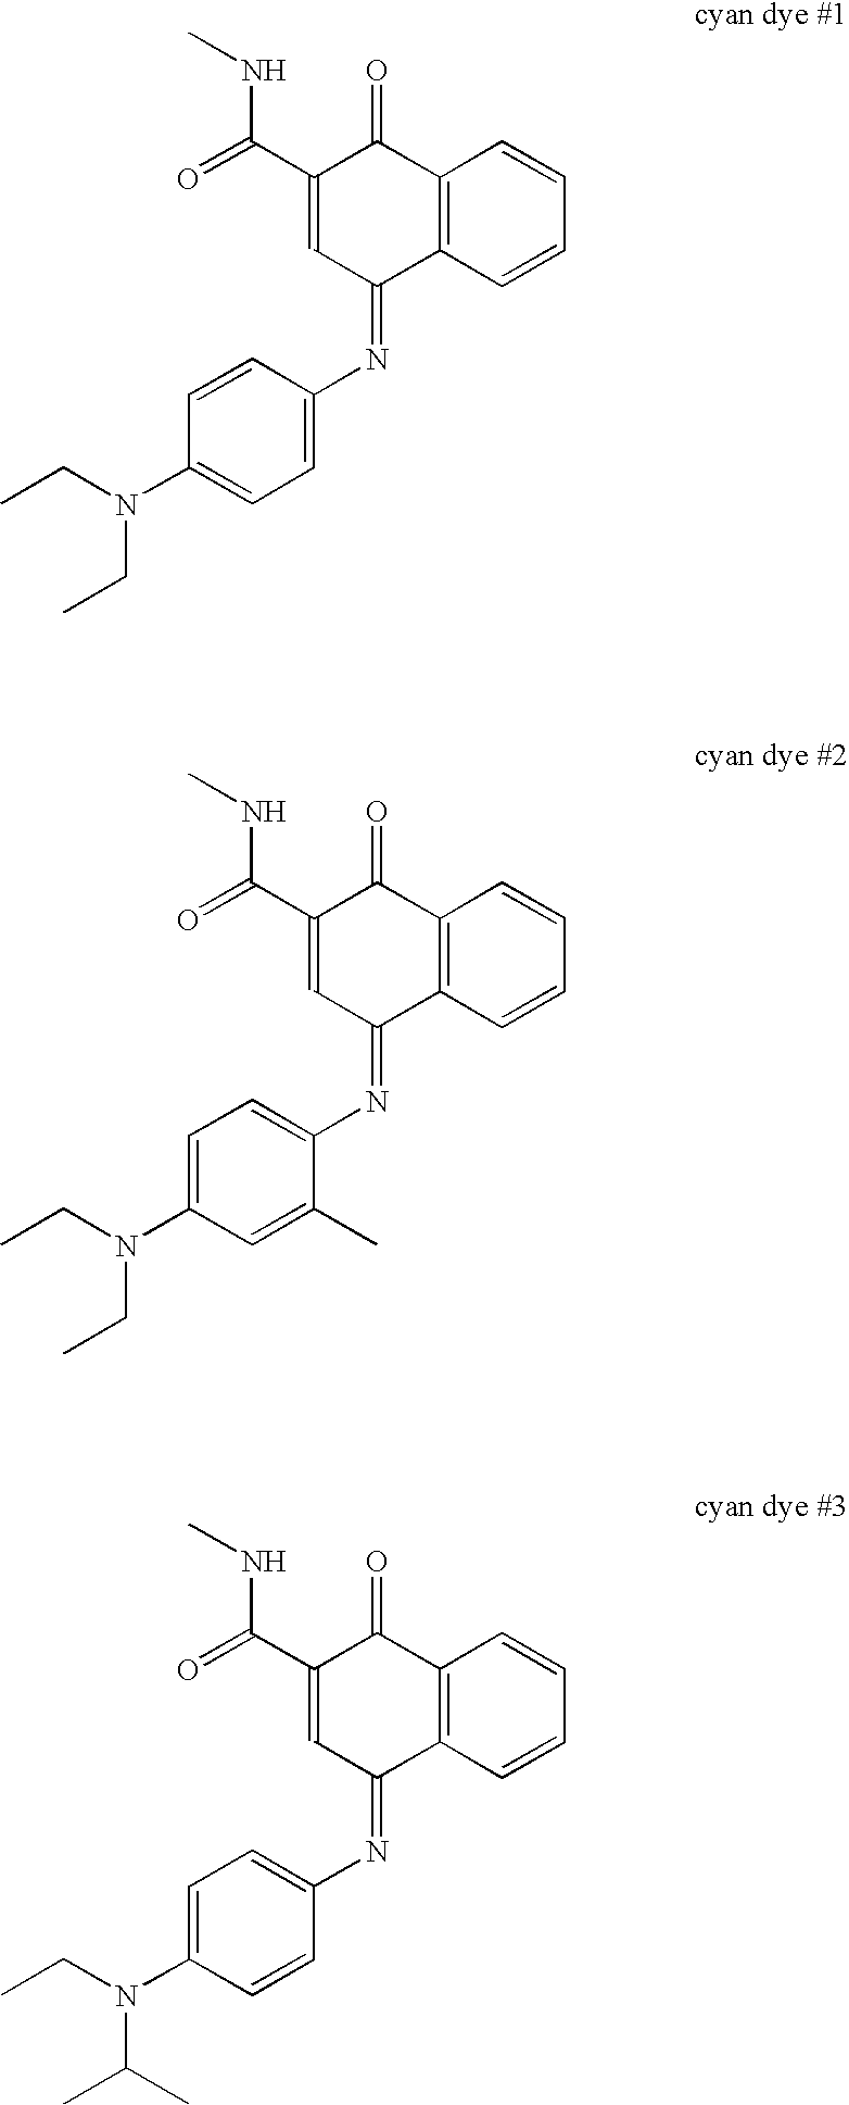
C1=C(N=C2C3=C(C(=O)C(C(=O)NC)=C2)C=CC=C3)C=CC(N(CC)CC)=C1.C1(C)=CC(N(CC)CC)=CC=C1N=C1C2=C(C(=O)C(C(=O)NC)=C1)C=CC=C2.C1=CC(N(CC)C(C)C)=CC=C1N=C1C2=C(C(=O)C(C(=O)NC)=C1)C=CC=C2
